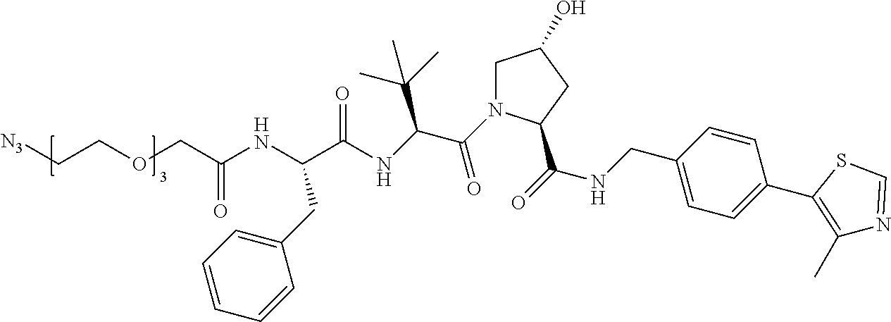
[N3]CCOCC(NC(C(NC(C(N1CC(O)CC1C(=O)NCC1=CC=C(C2=C(C)N=CS2)C=C1)=O)C(C)(C)C)=O)CC1=CC=CC=C1)=O
